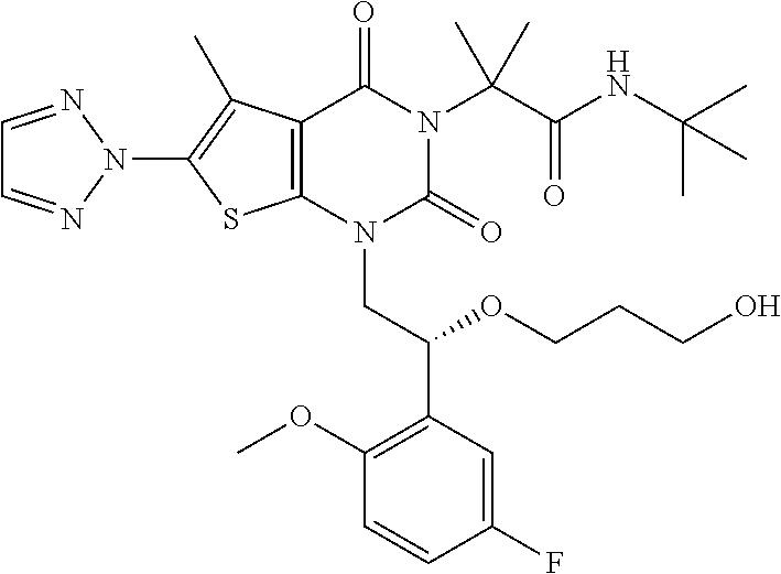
C12=C(N(CC(C3=C(OC)C=CC(F)=C3)OCCCO)C(=O)N(C(C(NC(C)(C)C)=O)(C)C)C1=O)SC(N1N=CC=N1)=C2C
